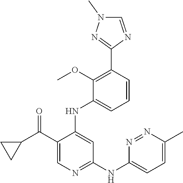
C1(C(C2CC2)=O)=CN=C(NC2=CC=C(C)N=N2)C=C1NC1=CC=CC(C2=NN(C)C=N2)=C1OC
